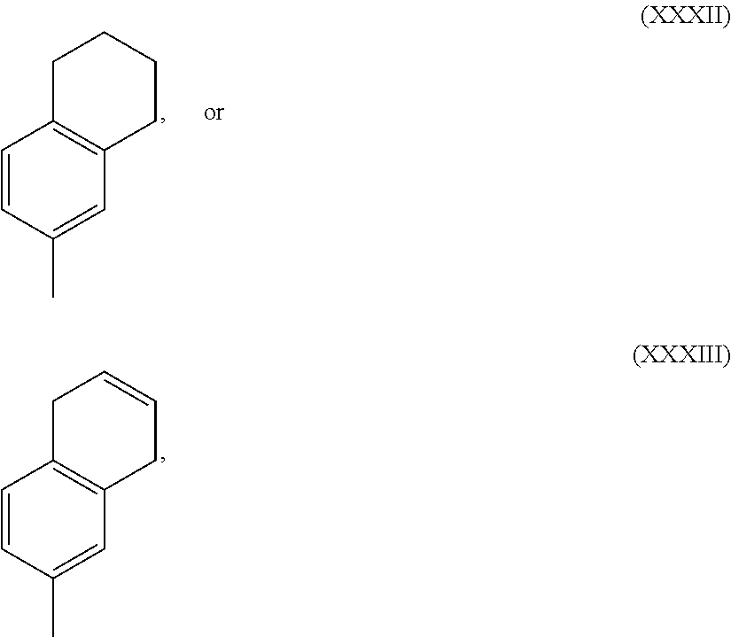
C1=CC(C)=CC2=C1CCCC2.C1=CC(C)=CC2=C1CC=CC2
